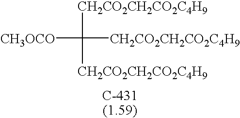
[CH3OCO]C([CH2CO2CH2CO2C4H9])([CH2CO2CH2CO2C4H9])[CH2CO2CH2CO2C4H9]
